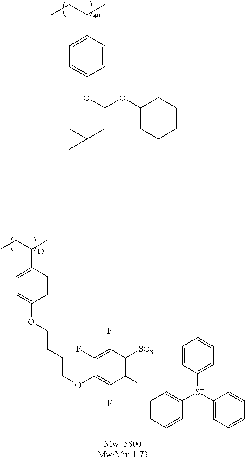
C1=CC(OC(OC2CCCCC2)CC(C)(C)C)=CC=C1C(C)CC.C1=CC(OCCCCOC2=C(F)C(F)=C([SO3-])C(F)=C2F)=CC=C1C(C)CC.C1=CC=CC([S+](C2=CC=CC=C2)C2=CC=CC=C2)=C1
